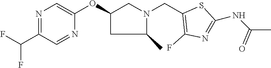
N1=C(C(F)F)C=NC(OC2CN(CC3=C(F)N=C(NC(C)=O)S3)C(C)C2)=C1
